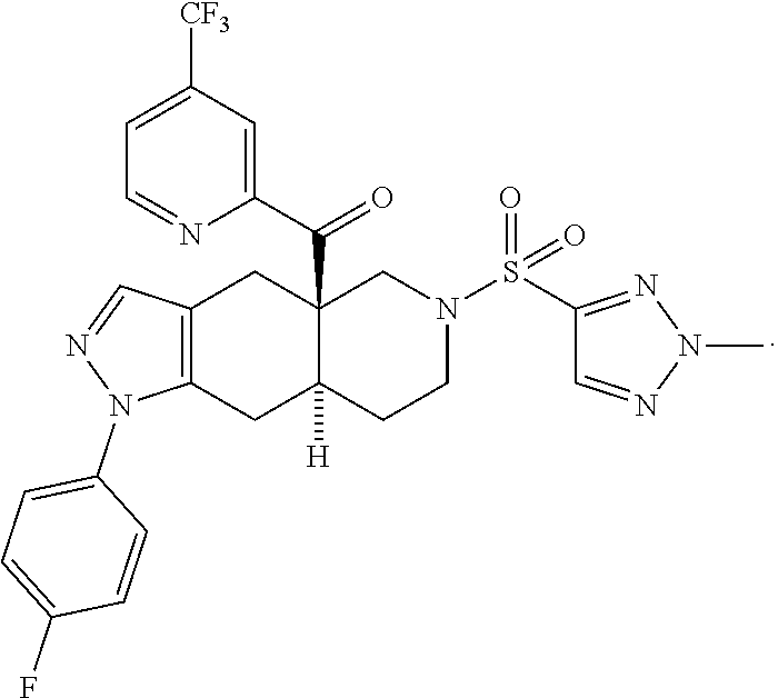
C1=C([CF3])C=C(C(=O)C23C([H])(CC4=C(C2)C=NN4C2=CC=C(F)C=C2)CCN(S(C2=NN(C)N=C2)(=O)=O)C3)N=C1
